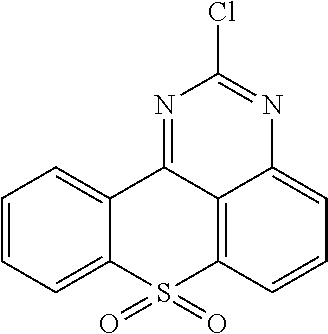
C1=CC=C2C(=C1)C1=NC(Cl)=NC3=CC=CC(=C13)S2(=O)=O
